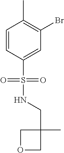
C1=CC(C)=C(Br)C=C1S(=O)(NCC1(C)COC1)=O
